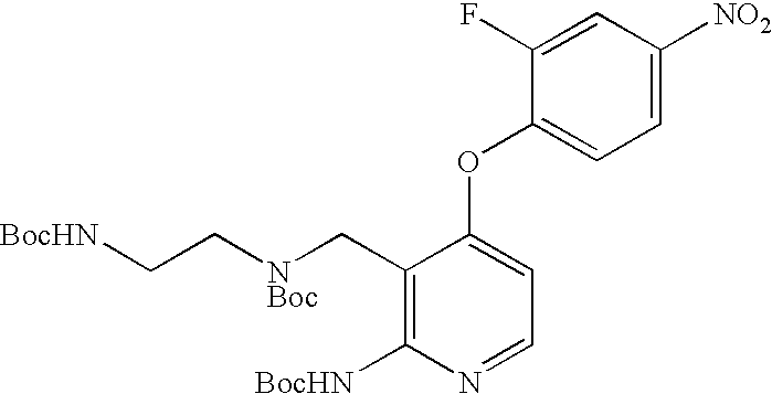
C1(C[NBoc]CC[BocHN])=C([BocHN])N=CC=C1OC1=CC=C([NO2])C=C1F
